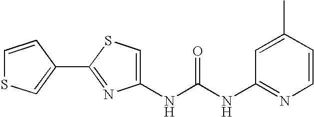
C1(NC(NC2=NC=CC(C)=C2)=O)=CSC(C2=CSC=C2)=N1
